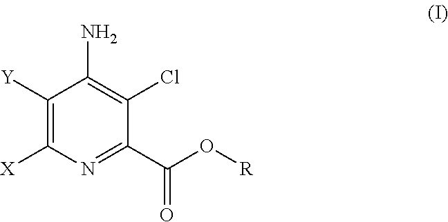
C1([X])=C([Y])C(N)=C(Cl)C(C(=O)O[R])=N1
